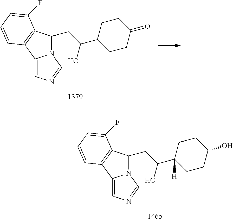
N12C(CC(C3CCC(=O)CC3)O)C3=C(C1=CN=C2)C=CC=C3F.N12C(CC(C3([H])CCC(O)CC3)O)C3=C(C1=CN=C2)C=CC=C3F
